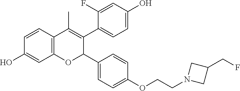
C12=C(C=CC(O)=C1)C(C)=C(C1=CC=C(O)C=C1F)C(C1=CC=C(OCCN3CC(CF)C3)C=C1)O2
